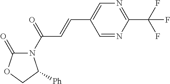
C1=NC(C(F)(F)F)=NC=C1C=CC(=O)N1C(=O)OCC1[Ph]
